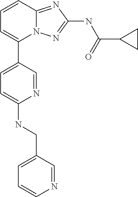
C1=CC2=NC(NC(C3CC3)=O)=NN2C(C2=CC=C(NCC3=CC=CN=C3)N=C2)=C1
